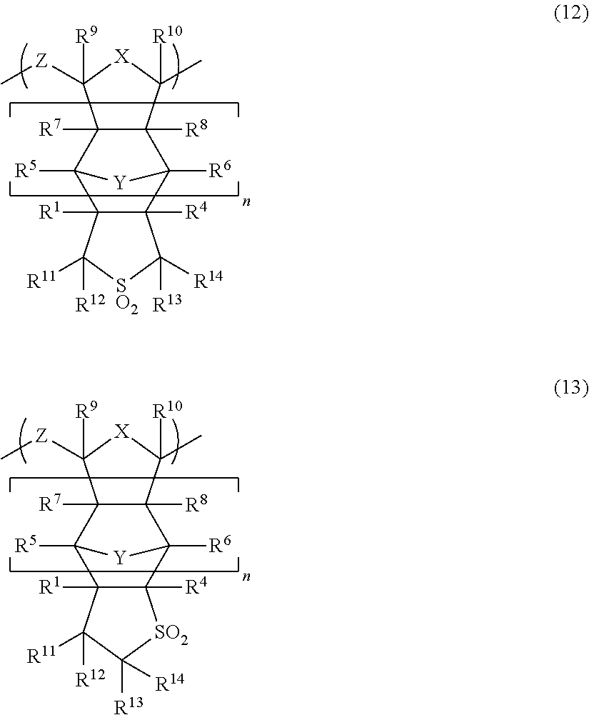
C12([R8])C([R7])(C3([R5])C4([R1])C([R4])(C1([R6])[Y]3)C([R13])([R14])[SO2]C4([R11])[R12])C([Z]C)([R9])[X]C2(C)[R10].C12([R8])C([R7])(C3([R5])C4([R1])C([R4])(C1([R6])[Y]3)[SO2]C([R13])([R14])C4([R11])[R12])C([Z]C)([R9])[X]C2(C)[R10]
